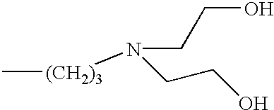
C[(CH2)3]N(CCO)CCO
